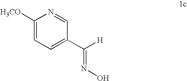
C1([H3CO])=CC=C(C([H])=NO)C=N1
